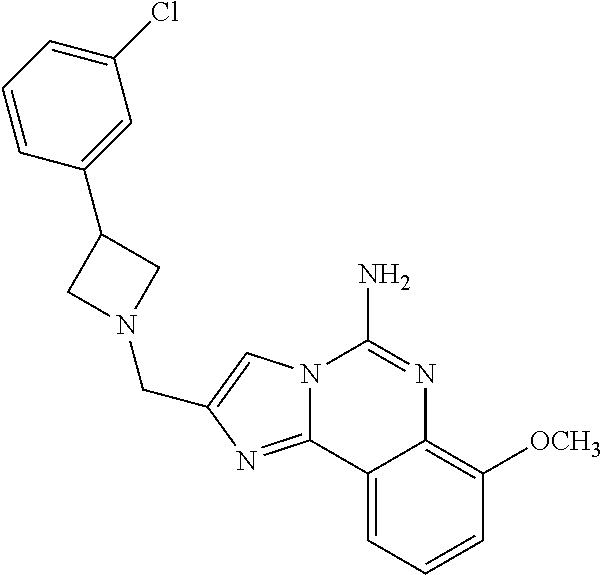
C12=NC(CN3CC(C4=CC(Cl)=CC=C4)C3)=CN1C(N)=NC1=C([OCH3])C=CC=C21
